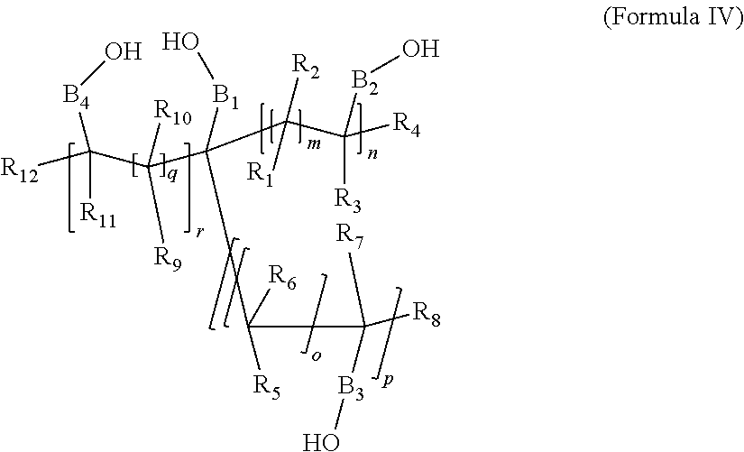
[R12]C([R11])([B4]O)C([R9])([R10])C(C(C([R3])([R4])[B2]O)([R2])[R1])([B1]O)C([R5])(C([R8])([R7])[B3]O)[R6]
